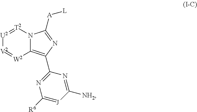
C12=C(C3=NC([R6])=[J]C([NH2])=N3)N=C([A][L])N1[T2]=[U2][V2]=[W2]2
